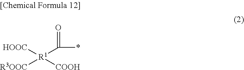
[HOOC][R1](C(*)=O)([COOH])[R3OOC]
